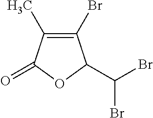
C1(Br)=C(C)C(=O)OC1C(Br)Br
